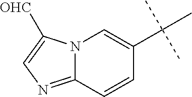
C12=NC=C([OHC])N1C=C(C(C)(C)C)C=C2
